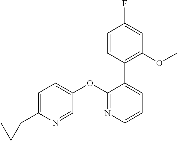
C1=C(C2CC2)N=CC(OC2=NC=CC=C2C2=C(OC)C=C(F)C=C2)=C1
